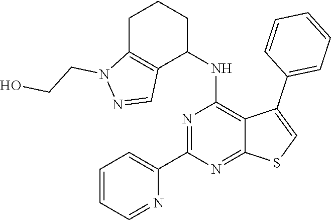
N1=C(C2=CC=CC=N2)N=C2C(=C1NC1CCCC3=C1C=NN3CCO)C(C1=CC=CC=C1)=CS2
